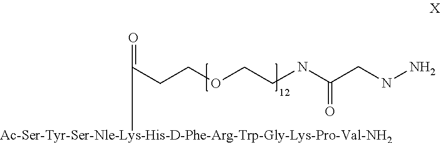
C(CCOCCNC(CNN)=O)([Ac-Ser-Tyr-Ser-Nle-Lys-His-D-Phe-Arg-Trp-Gly-Lys-Pro-Val-NH2])=O
